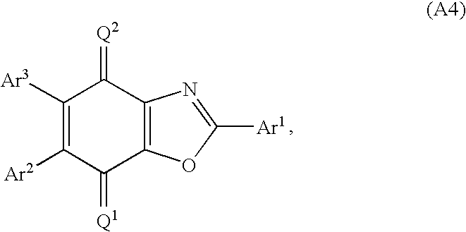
C1([Ar3])=C([Ar2])C(=[Q1])C2=C(C1=[Q2])N=C([Ar1])O2
